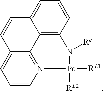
C12=C3C=CC=C1C=CC1=CC=CN(=C21)[Pd]([RL1])([RL2])N3[Re]
